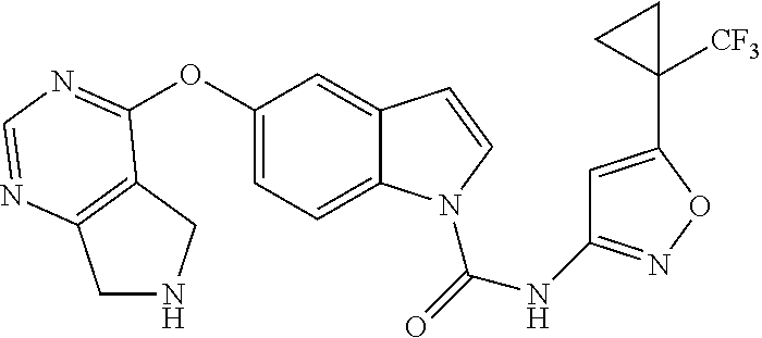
C1(OC2=NC=NC3=C2CNC3)=CC=C2C(=C1)C=CN2C(=O)NC1=NOC(C2([CF3])CC2)=C1
